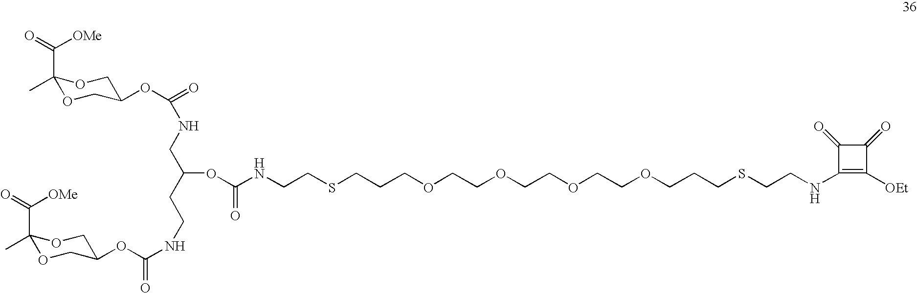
C1(C(=O)[OMe])(C)OCC(OC(NCC(CCNC(OC2COC(C(=O)[OMe])(C)OC2)=O)OC(NCCSCCCOCCOCCOCCOCCCSCCNC2=C([OEt])C(=O)C2=O)=O)=O)CO1
